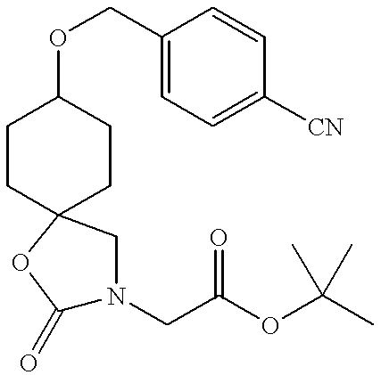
C1CC2(CCC1OCC1=CC=C([CN])C=C1)CN(CC(OC(C)(C)C)=O)C(=O)O2
